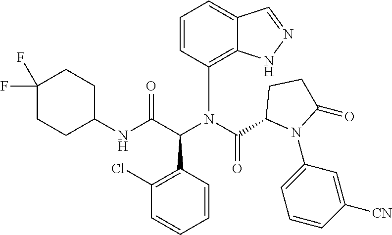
C1=CC(N(C(C2N(C3=CC=CC([CN])=C3)C(=O)CC2)=O)C(C(NC2CCC(F)(F)CC2)=O)C2=C(Cl)C=CC=C2)=C2C(=C1)C=NN2
